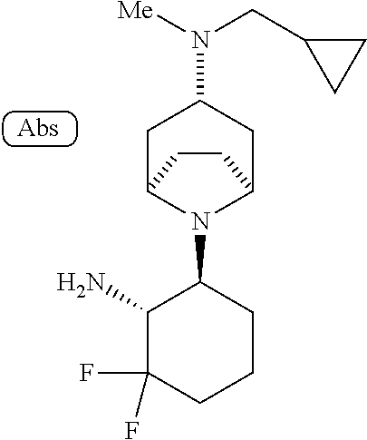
C1(N)C(F)(F)CCCC1N1C2CC(N(CC3CC3)[Me])CC1CC2
